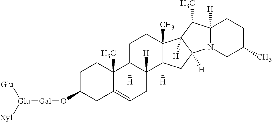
C1C(O[Gal][Glu]([Glu])[Xyl])CC2=CCC3([H])C([H])(C2(C)C1)CCC1(C)C3([H])CC2([H])C1([H])C(C)C1([H])N2CC(C)CC1
